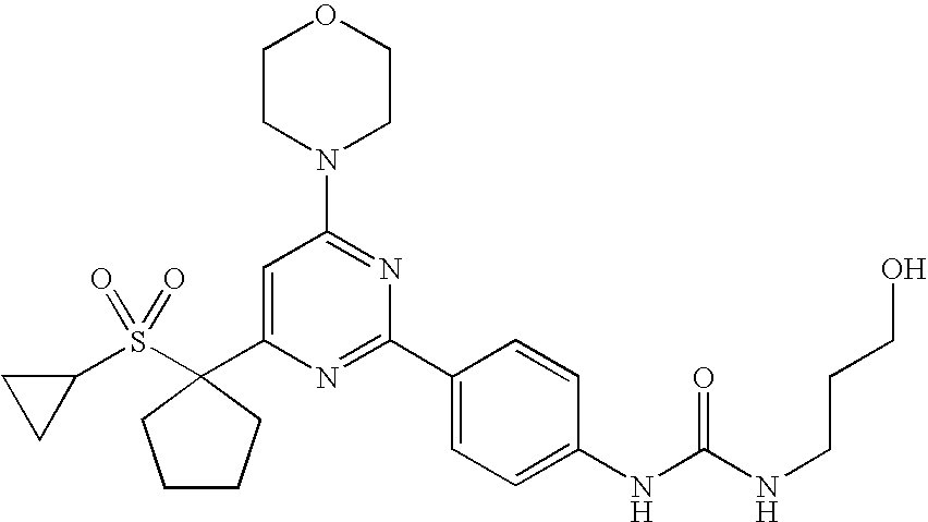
C1(C2(S(C3CC3)(=O)=O)CCCC2)=CC(N2CCOCC2)=NC(C2=CC=C(NC(=O)NCCCO)C=C2)=N1
